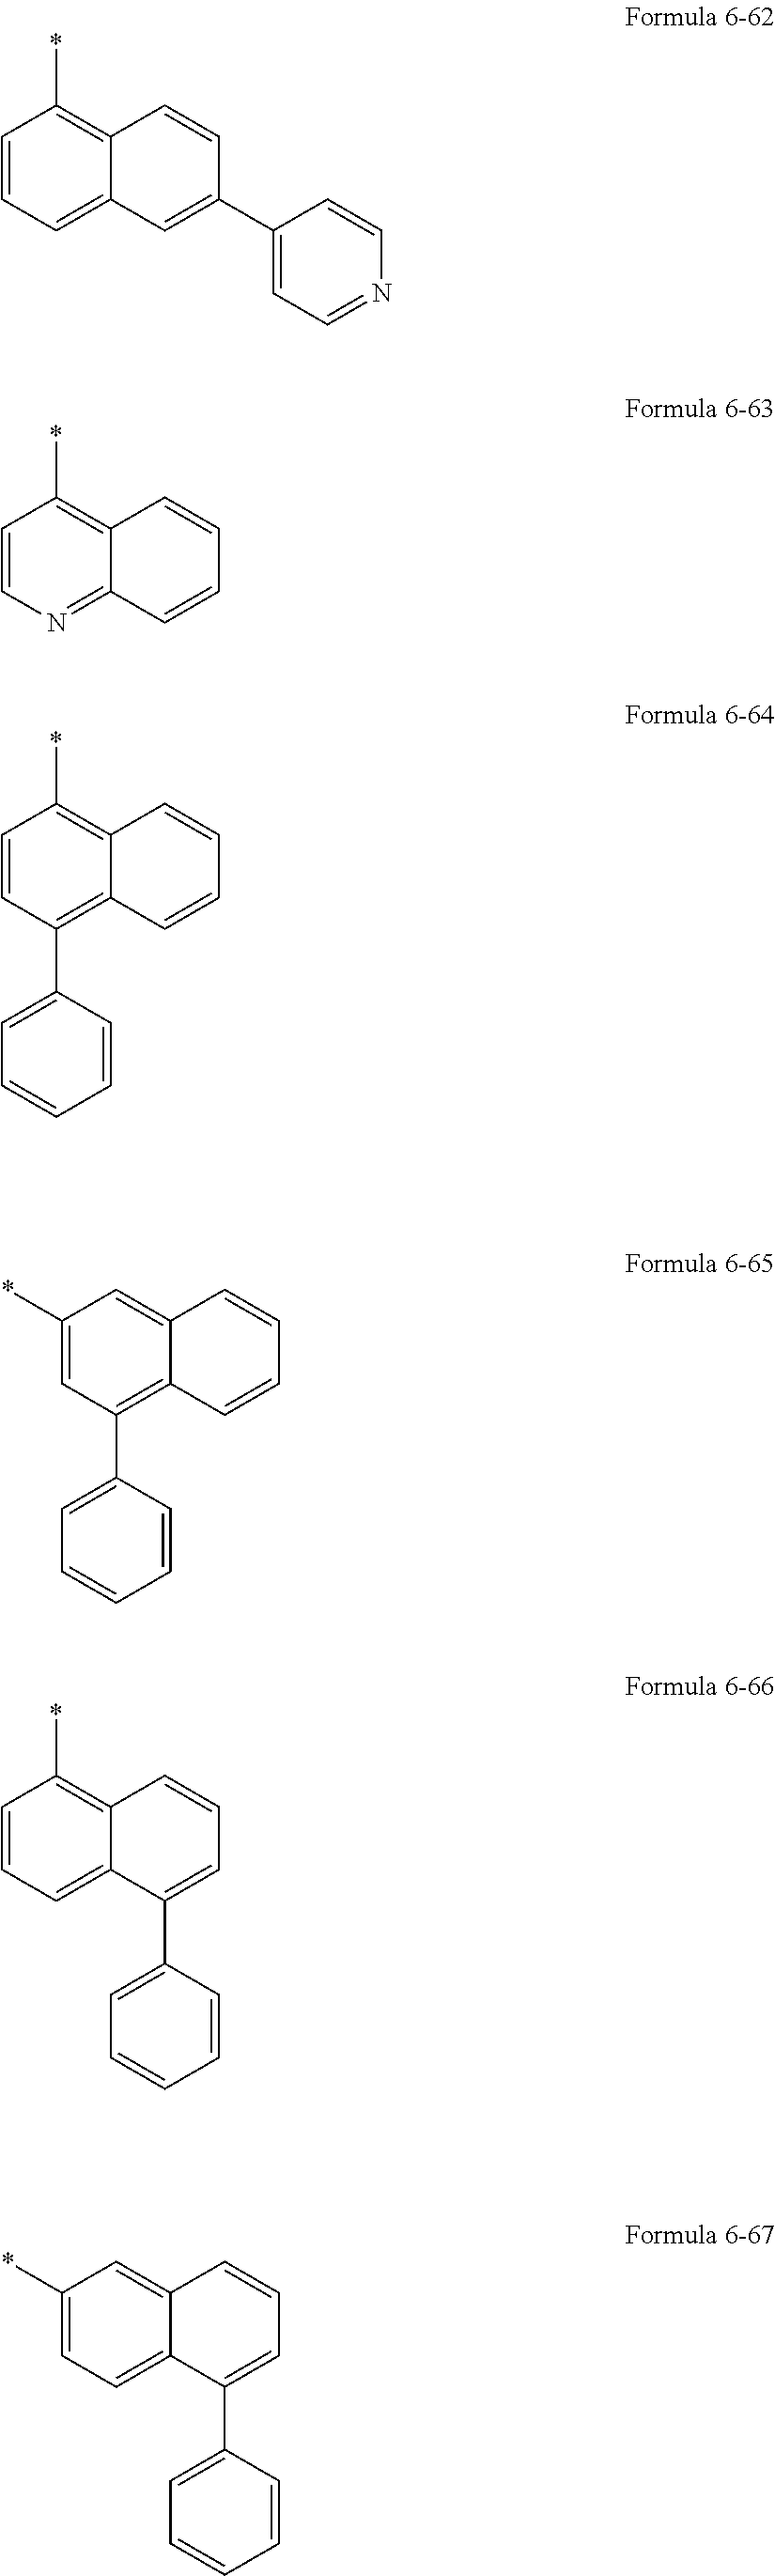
C1=CC=C2C(=C1*)C=CC(C1=CC=NC=C1)=C2.C1=CN=C2C(=C1*)C=CC=C2.C1=CC(C2=CC=CC=C2)=C2C(=C1*)C=CC=C2.C1(*)=CC(C2=CC=CC=C2)=C2C(=C1)C=CC=C2.C1=CC=C2C(=C1*)C=CC=C2C1=CC=CC=C1.C1(*)=CC=C2C(=C1)C=CC=C2C1=CC=CC=C1
